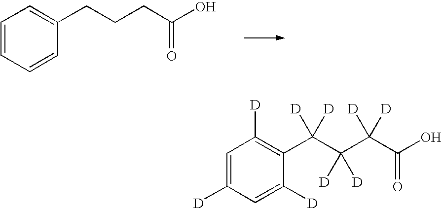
C1=CC=CC(CCCC(O)=O)=C1.C1=C([D])C=C([D])C(C(C(C(C(O)=O)([D])[D])([D])[D])([D])[D])=C1[D]
